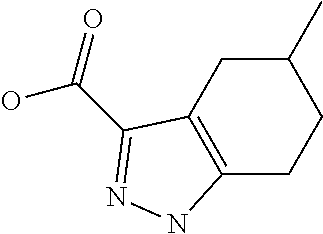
C12=C(CC(C)CC1)C(C(=O)O)=NN2
